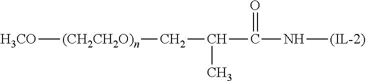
[H3CO][(CH2CH2O)n]CC(C)C(N[(IL-2)])=O
